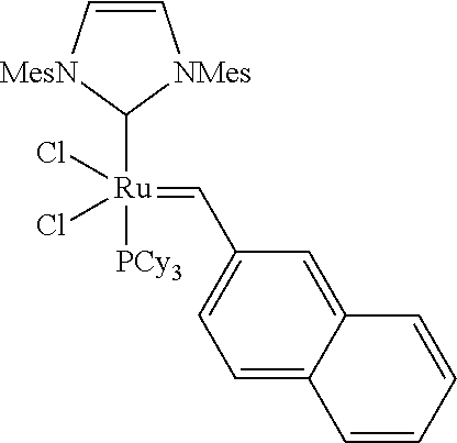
[Ru](=CC1=CC=C2C(=C1)C=CC=C2)(Cl)(Cl)(C1[NMes]C=C[MesN]1)[PCy3]
